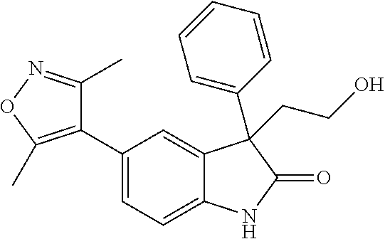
C1(C2=C(C)ON=C2C)=CC=C2C(=C1)C(C1=CC=CC=C1)(CCO)C(=O)N2
